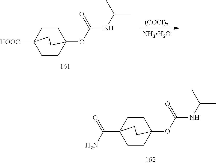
C1CC2(OC(=O)NC(C)C)CCC1(C(N)=O)CC2.[(COCl)2].[NH3H2O].C1CC2(OC(=O)NC(C)C)CCC1([HOOC])CC2
